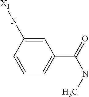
C1=C(N[X1])C=CC=C1C(=O)NC
